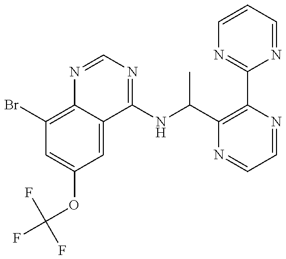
C1(Br)=C2C(=CC(OC(F)(F)F)=C1)C(NC(C1=C(C3=NC=CC=N3)N=CC=N1)C)=NC=N2
